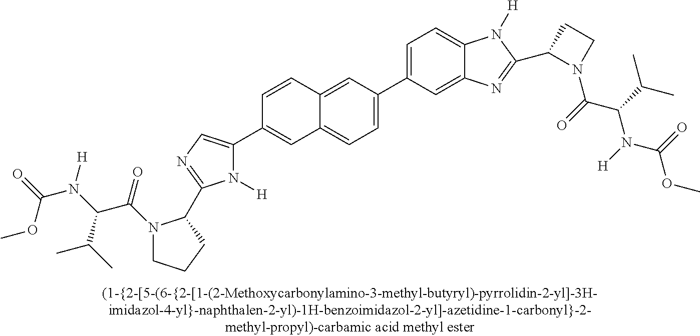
C12=CC=C(C3=CC=C4C(=C3)N=C(C3N(C(=O)C(C(C)C)N([H])C(=O)OC)CC3)N4[H])C=C1C=CC(C1=CN=C(C3N(C(=O)C(N(C(=O)OC)[H])C(C)C)CCC3)N1[H])=C2
